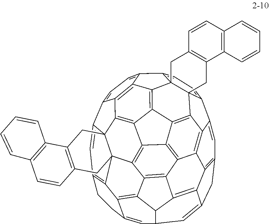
C12=C3C4=CC5=C1C1=C6C7=C8C9=C%10C(=C27)C2=C3C37C4=CC=C4C%11=CC=C%12C%13=CC%14=C(C9%15C%13(C9=C%10C2=C(C%11=C9%12)C43CC2=C(C7)C3=C(C=C2)C=CC=C3)CC2=C(C%15)C=CC3=C2C=CC=C3)C2=C8C6C(C=C1C5)C=C2CC%14
